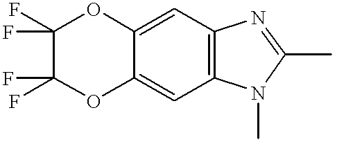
C1=C2C(=CC3=C1N=C(C)N3C)OC(F)(F)C(F)(F)O2
